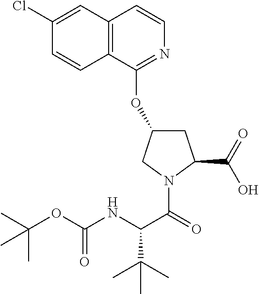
C1(Cl)=CC2=C(C=C1)C(OC1CC(C(O)=O)N(C(=O)C(NC(OC(C)(C)C)=O)C(C)(C)C)C1)=NC=C2
